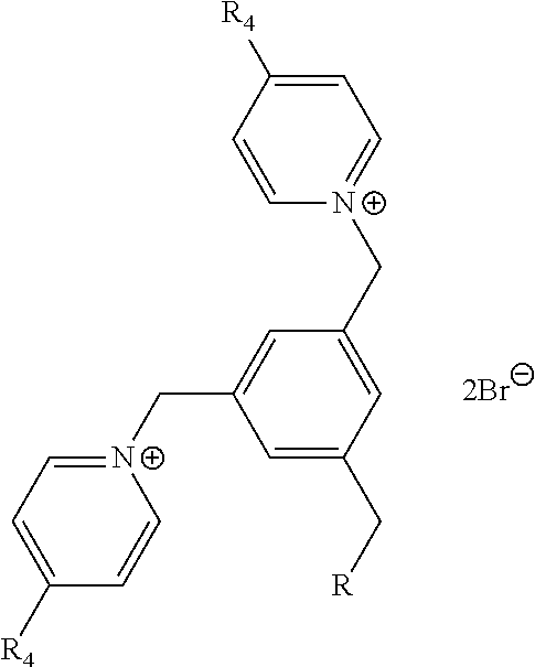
[N+]1(CC2=CC(C[N+]3=CC=C([R4])C=C3)=CC(C[R])=C2)=CC=C([R4])C=C1
